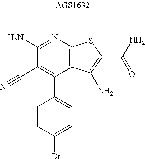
C1(C#N)=C(C2=CC=C(Br)C=C2)C2=C(N=C1N)SC(C(N)=O)=C2N
